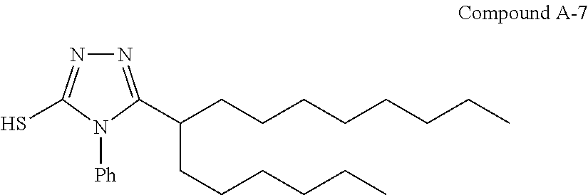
N1=C(C(CCCCCCCC)CCCCCC)N([Ph])C(S)=N1
